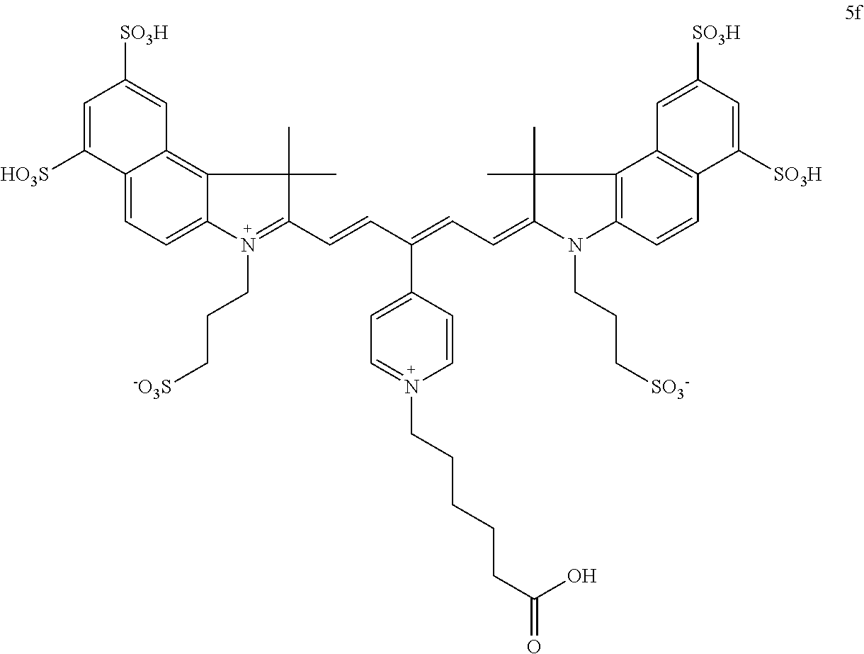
C12=CC=C3C(=C1C=C([SO3H])C=C2[HO3S])C(C)(C)C(C=CC(=CC=C1N(CCC[SO3-])C2=C(C4=C(C=C2)C([SO3H])=CC([SO3H])=C4)C1(C)C)C1=CC=N(CCCCCC(=O)O)C=C1)=N3CCC[-O3S]
